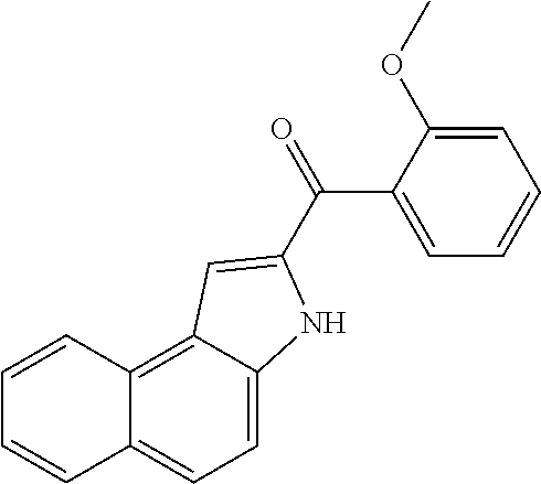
C1=C2C(=C3C(=C1)C=CC=C3)C=C(C(=O)C1=CC=CC=C1OC)N2
